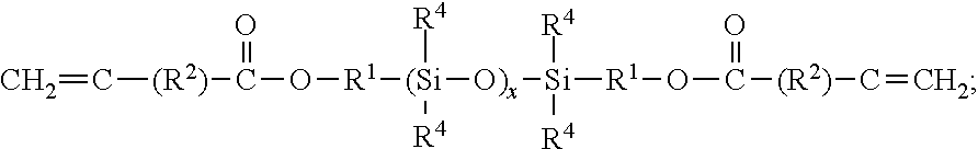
C=C[(R2)]C(O[R1][(Si]([O)x][Si]([R1]OC([(R2)]C=C)=O)([R4])[R4])([R4])[R4])=O
